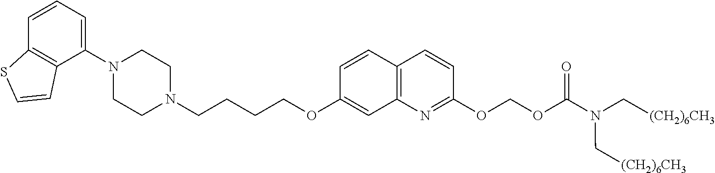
C1(N2CCN(CCCCOC3=CC4=C(C=C3)C=CC(OCOC(N(C[(CH2)6CH3])C[(CH2)6CH3])=O)=N4)CC2)=CC=CC2=C1C=CS2
